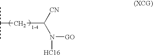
C(CC([CN])N([GO])[HC16])(C)C
